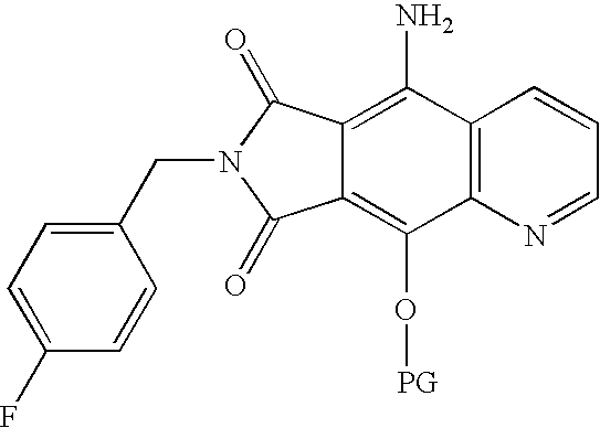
C1(CN2C(=O)C3=C(O[PG])C4=C(C(N)=C3C2=O)C=CC=N4)=CC=C(F)C=C1
